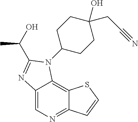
C12=CN=C3C(=C1N(C1CCC(CC#N)(O)CC1)C(C(C)O)=N2)SC=C3
